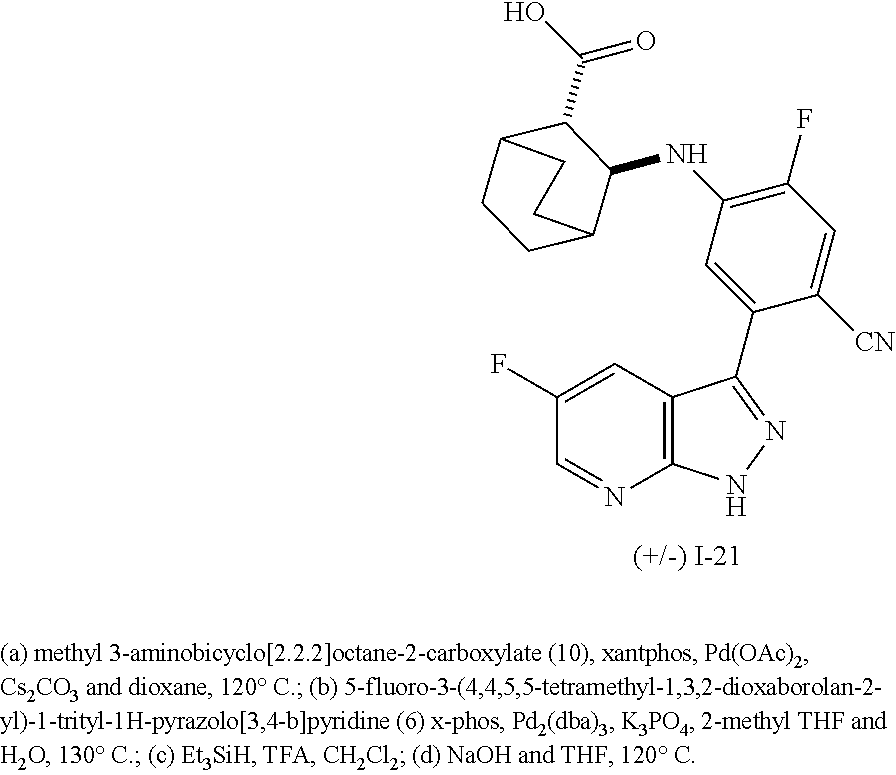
C12=C(N=CC(F)=C1)NN=C2C1=CC(NC2C(C(=O)O)C3CCC2CC3)=C(F)C=C1[CN]
